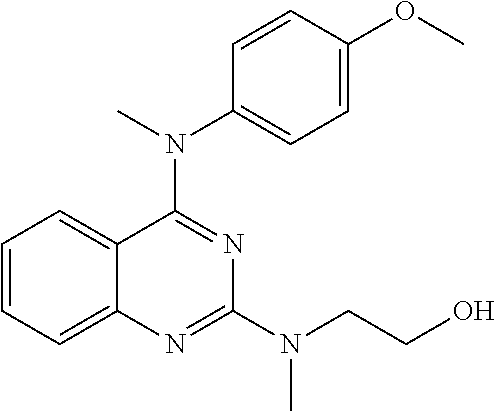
C1=CC=C2C(=C1)C(N(C)C1=CC=C(OC)C=C1)=NC(N(CCO)C)=N2
